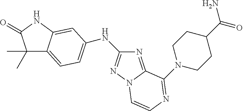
C1(C)(C)C2=CC=C(NC3=NN4C(=N3)C(N3CCC(C(N)=O)CC3)=NC=C4)C=C2NC1=O
